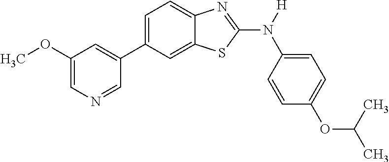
C1(OC)=CN=CC(C2=CC=C3C(=C2)SC(N([H])C2=CC=C(OC(C)C)C=C2)=N3)=C1
